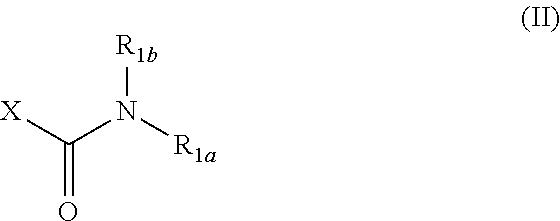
[X]C(=O)N([R1a])[R1b]
